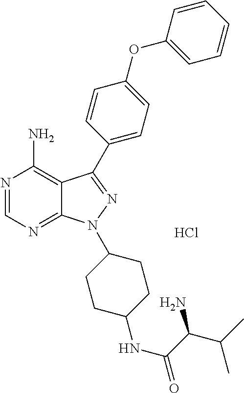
N1=CN=C2C(=C1N)C(C1=CC=C(OC3=CC=CC=C3)C=C1)=NN2C1CCC(NC(C(C(C)C)N)=O)CC1.Cl
